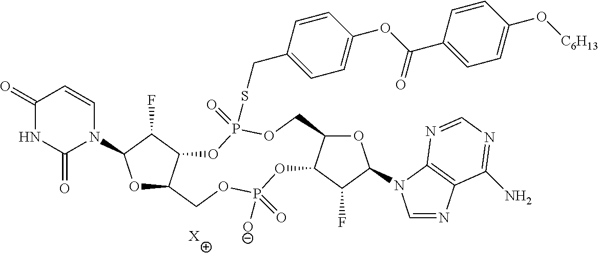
O1C2C(C(F)C1N1C=CC(=O)NC1=O)OP(=O)(SCC1=CC=C(OC(C3=CC=C(O[C6H13])C=C3)=O)C=C1)OCC1C(OP([O-])(=O)OC2)C(F)C(N2C=NC3=C2N=CN=C3N)O1.[X]
